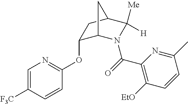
C1(OC2=NC=C([F3C])C=C2)C2N(C(=O)C3=C([EtO])C=CC(C)=N3)C([Me])([H])C(C1)C2
